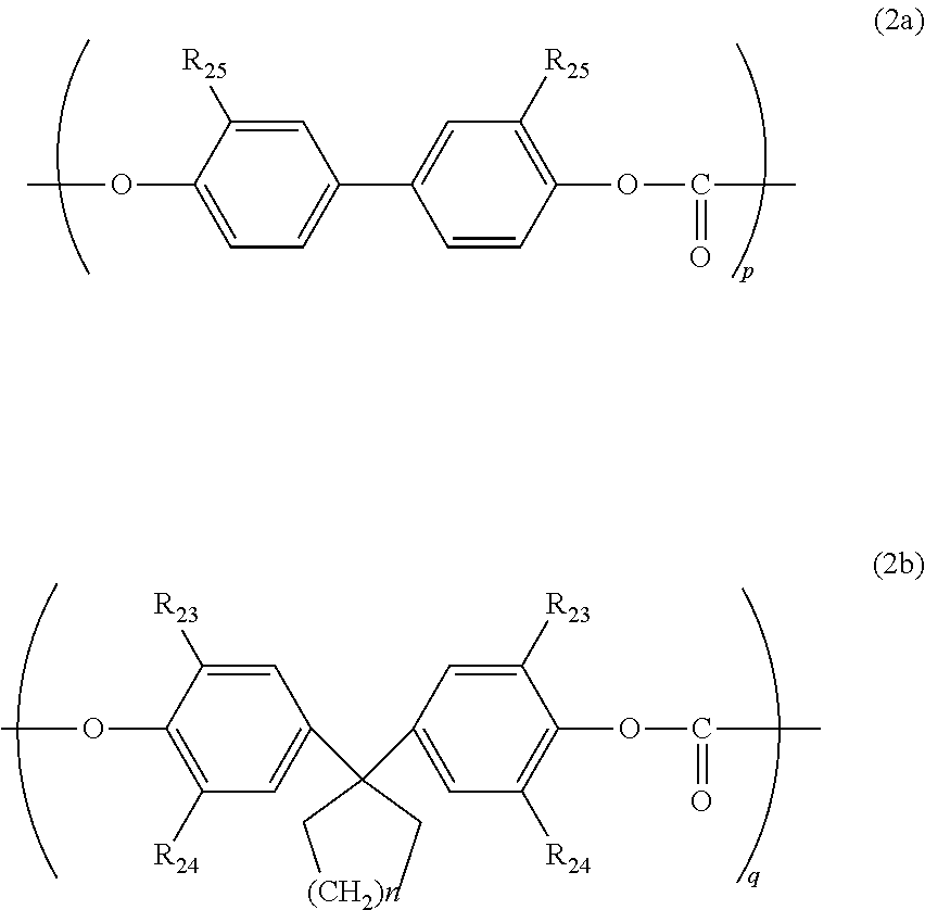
C1=C([R25])C(OC)=CC=C1C1=CC([R25])=C(OC(=O)C)C=C1.O(C1=C([R24])C=C(C(C2=CC([R24])=C(OC(C)=O)C([R23])=C2)(C[(CH2)n])CC)C=C1[R23])C
